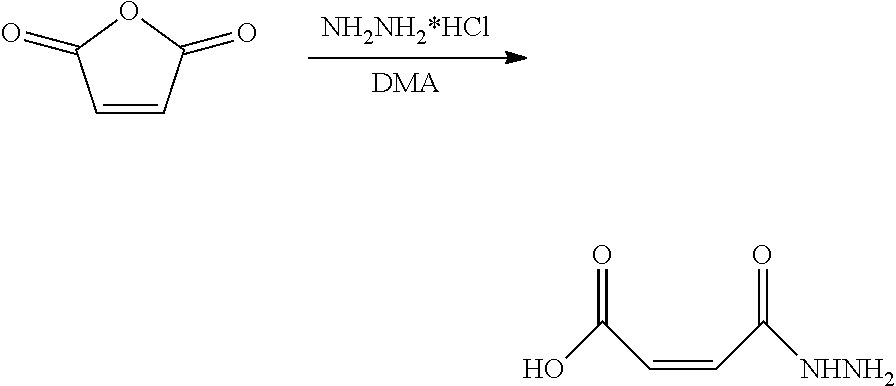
[DMA].[NH2NH2*HCl].C1=CC(=O)OC1=O.OC(C=CC([NHNH2])=O)=O
